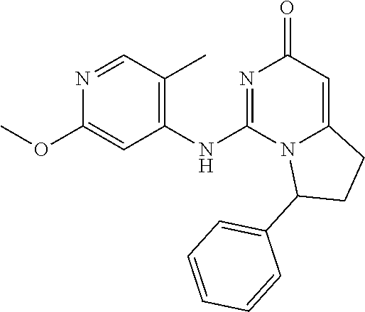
C1(NC2=NC(=O)C=C3N2C(C2=CC=CC=C2)CC3)=C(C)C=NC(OC)=C1
